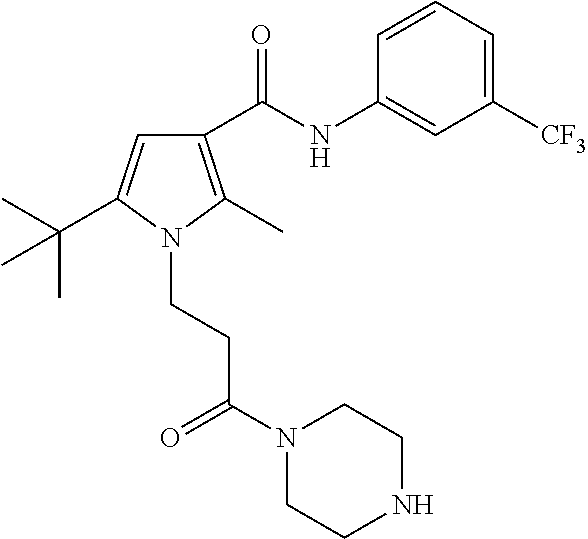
C1([CF3])=CC=CC(NC(C2=C(C)N(CCC(N3CCNCC3)=O)C(C(C)(C)C)=C2)=O)=C1
